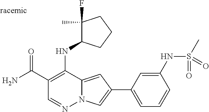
O=C(C1=C(NC2C(F)(C)CCC2)C2=CC(C3=CC=CC(NS(=O)(C)=O)=C3)=CN2N=C1)N
